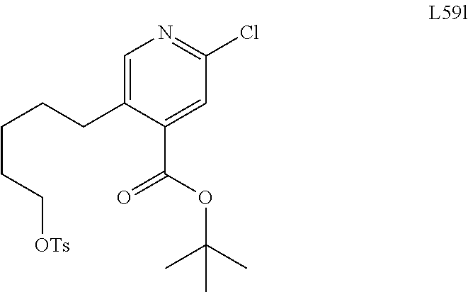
C1(CCCCC[OTs])=CN=C(Cl)C=C1C(OC(C)(C)C)=O
